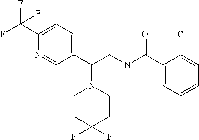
C1(C(F)(F)F)=CC=C(C(CNC(C2=CC=CC=C2Cl)=O)N2CCC(F)(F)CC2)C=N1
